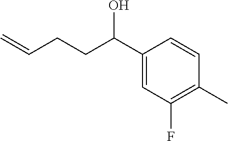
C1(C(CCC=C)O)=CC(F)=C(C)C=C1
